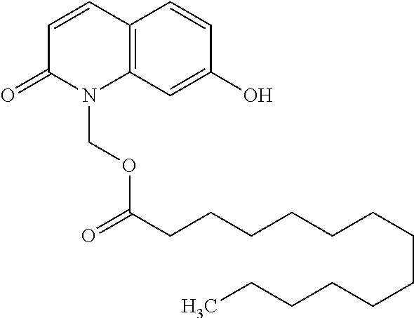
C1=CC2=C(N(COC(=O)CCCCCCCCCCCCC)C1=O)C=C(O)C=C2
